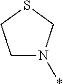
C1N(*)CSC1
